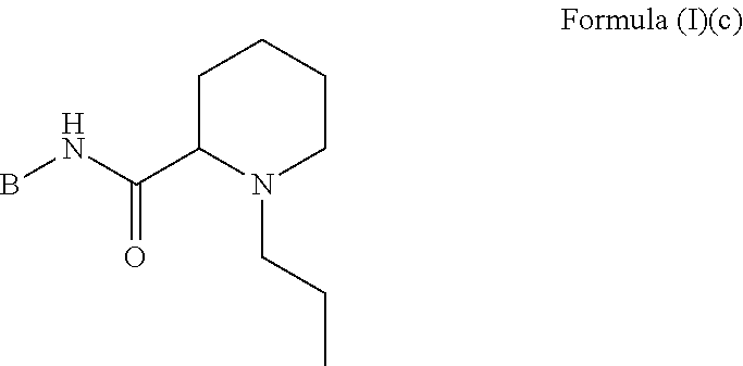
BNC(C1N(CCC)CCCC1)=O
